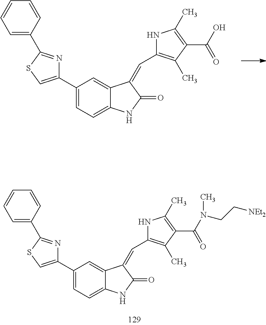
C1(C2=CSC(C3=CC=CC=C3)=N2)=CC=C2C(=C1)C(=CC1=C(C)C(C(O)=O)=C(C)N1)C(=O)N2.C1(C2=CSC(C3=CC=CC=C3)=N2)=CC=C2C(=C1)C(=CC1=C(C)C(C(=O)N(C)CC[NEt2])=C(C)N1)C(=O)N2
